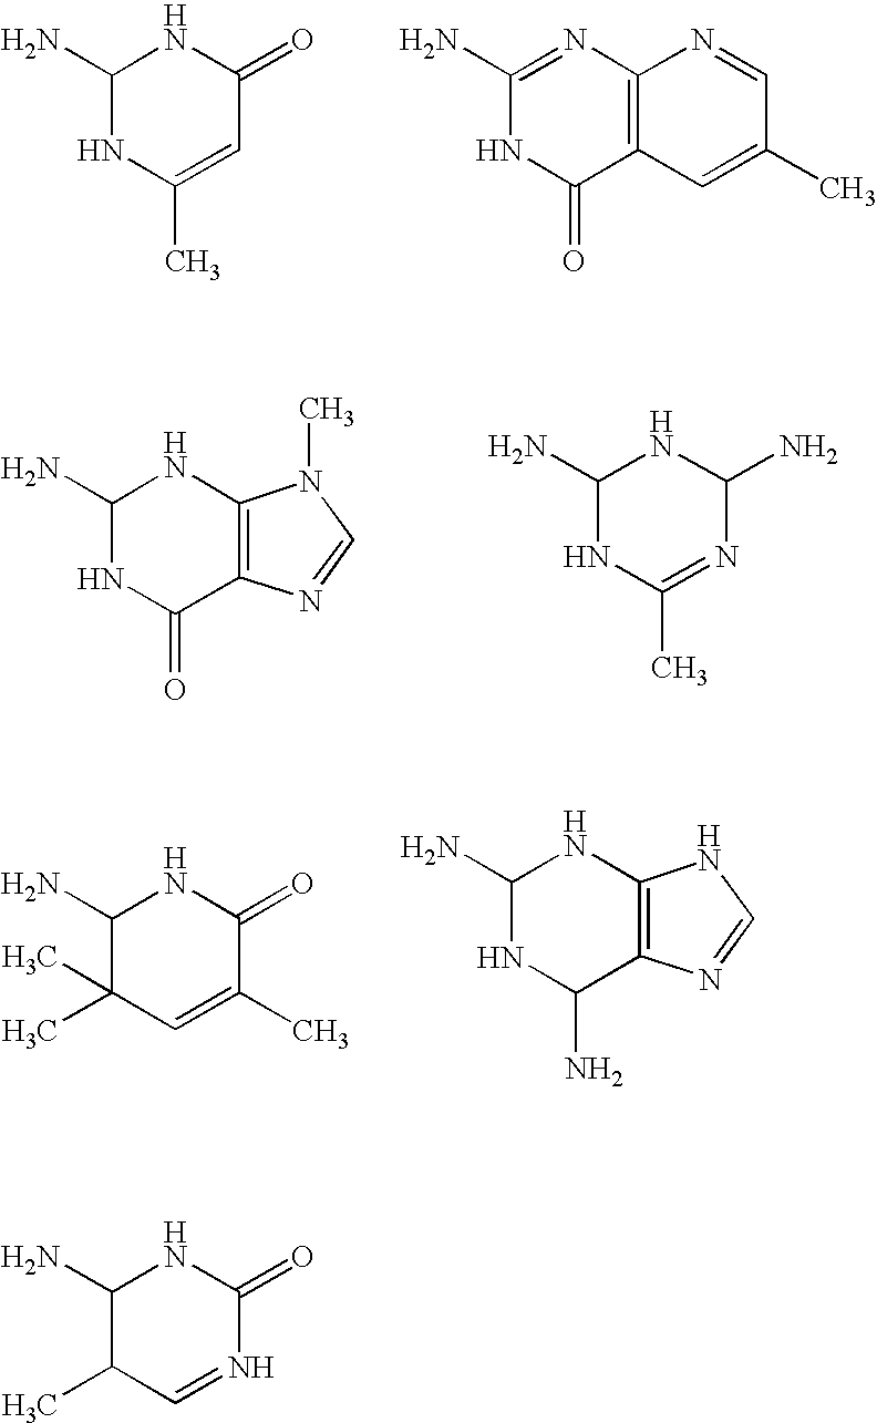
C1(N)NC(C)=CC(=O)N1.C1(N)=NC2=C(C(=O)N1)C=C(C)C=N2.C1(N)NC(=O)C2=C(N1)N(C)C=N2.C1(N)NC(C)=NC(N)N1.C1(N)C(C)(C)C=C(C)C(=O)N1.C1(N)NC(N)C2=C(N1)NC=N2.C1(N)C(C)C=NC(=O)N1
